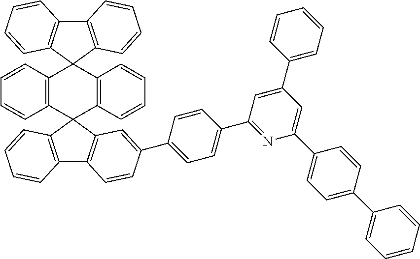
C12=C(C3(C4=C1C=CC=C4)C1=C(C4(C5=C3C=CC=C5)C3=C(C5=C4C=CC=C5)C=CC(C4=CC=C(C5=NC(C6=CC=C(C7=CC=CC=C7)C=C6)=CC(C6=CC=CC=C6)=C5)C=C4)=C3)C=CC=C1)C=CC=C2
